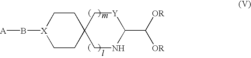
[A]B[X]1CCC2(CC1)CNC(C([OR])[OR])[Y]C2
